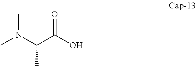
O=C(O)C(N(C)C)C
